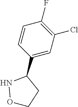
C1=CC(F)=C(Cl)C=C1C1NOCC1
